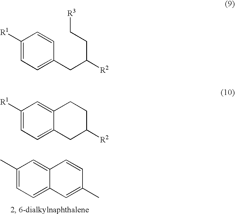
C1(C)=CC=C2C(=C1)C=CC(C)=C2.C1([R1])=CC=C(CC([R2])CC[R3])C=C1.C1([R1])=CC=C2C(=C1)CCC([R2])C2
